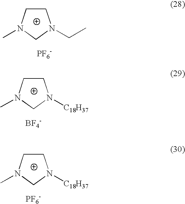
[PF6-].C1N(CC)CCN1C.[BF4-].C1N([C18H37])CCN1C.[PF6-].C1N([C18H37])CCN1C
